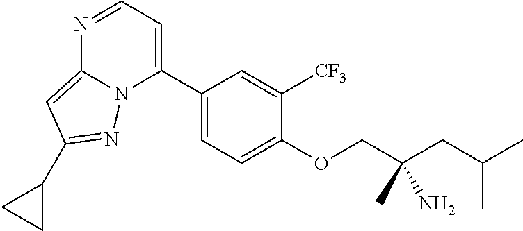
N1=CC=C(C2=CC=C(OCC(CC(C)C)(C)N)C([CF3])=C2)N2C1=CC(C1CC1)=N2
